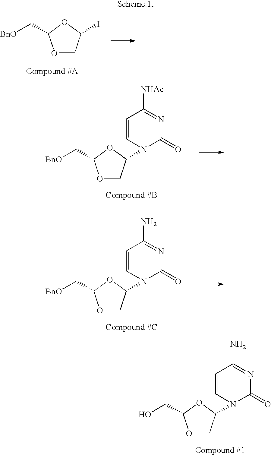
O1CC(I)OC1C[BnO].C1(=O)N=C([NHAc])C=CN1C1COC(C[BnO])O1.C1(=O)N=C(N)C=CN1C1COC(C[BnO])O1.C1(=O)N=C(N)C=CN1C1COC(CO)O1
